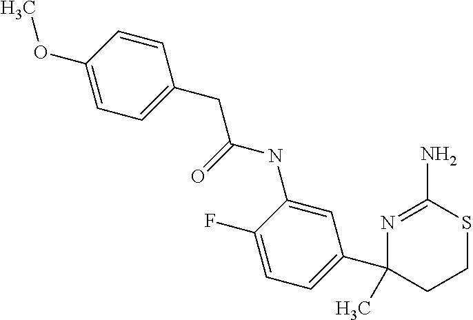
C1=C(OC)C=CC(CC(=O)NC2=CC(C3(C)CCSC(N)=N3)=CC=C2F)=C1
